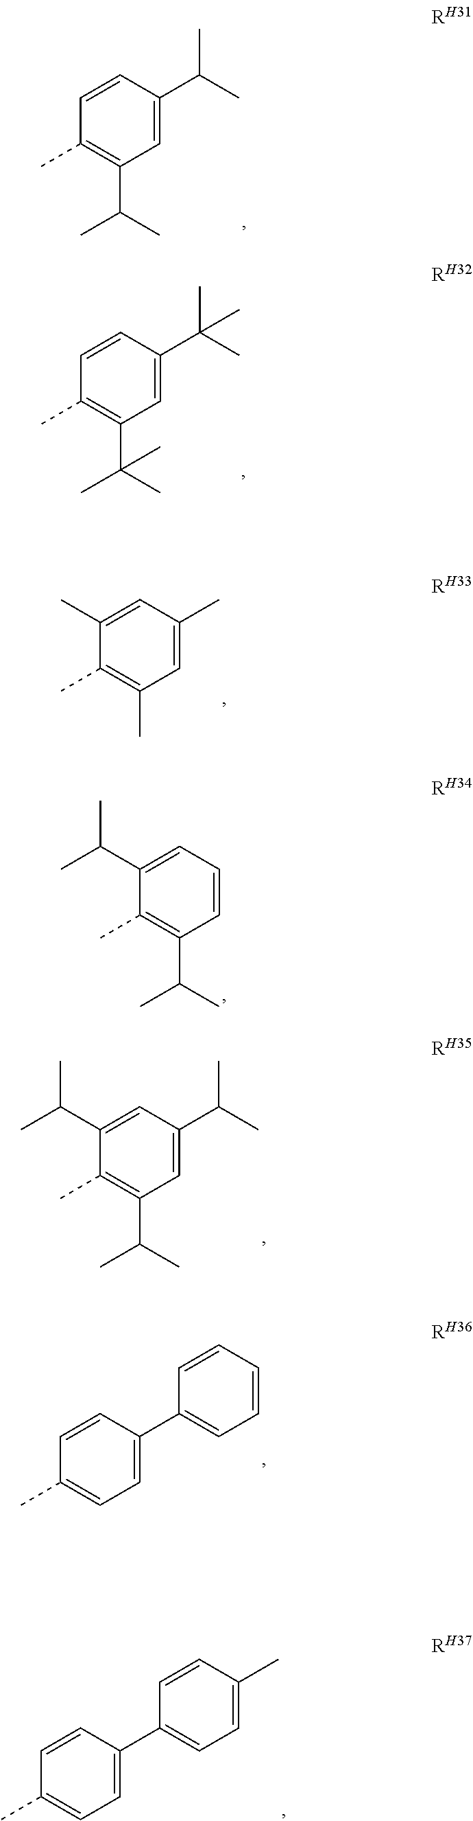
CC1=C(C(C)C)C=C(C(C)C)C=C1.CC1=C(C(C)(C)C)C=C(C(C)(C)C)C=C1.CC1=C(C)C=C(C)C=C1C.CC1=C(C(C)C)C=CC=C1C(C)C.CC1=C(C(C)C)C=C(C(C)C)C=C1C(C)C.CC1=CC=C(C2=CC=CC=C2)C=C1.CC1=CC=C(C2=CC=C(C)C=C2)C=C1
